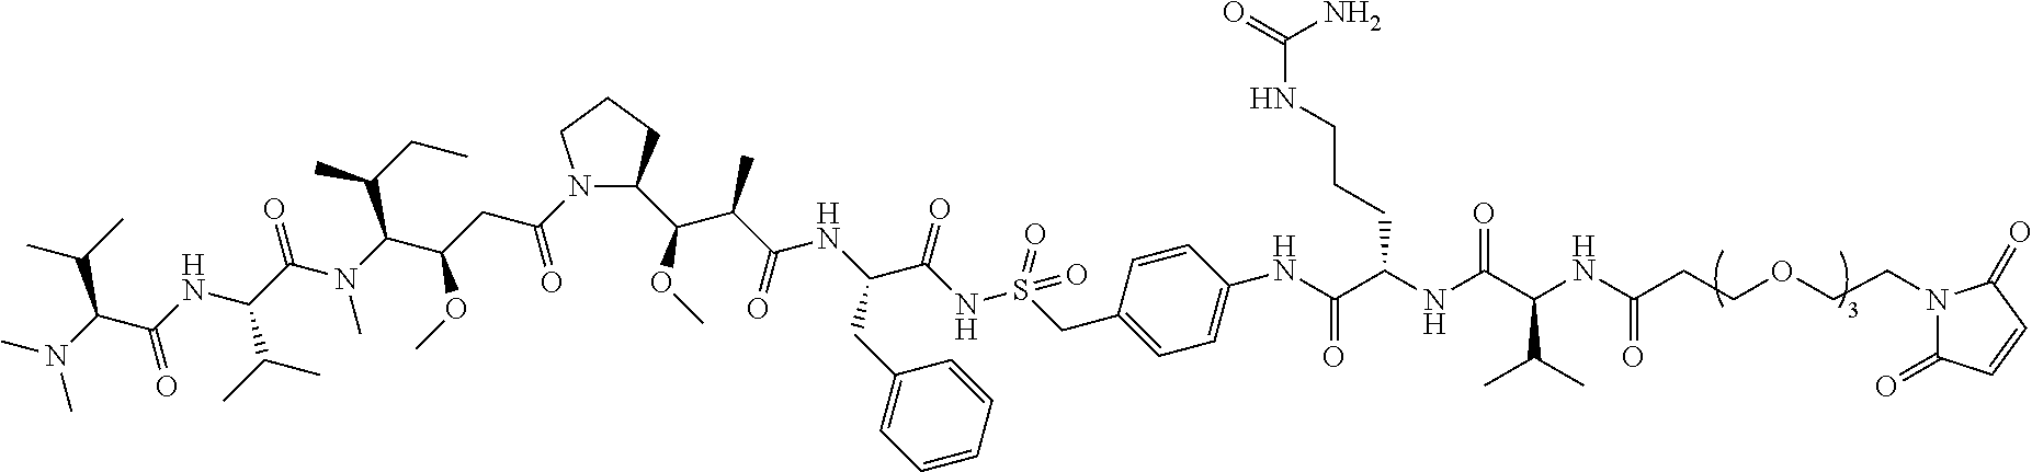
C1(C(OC)C(C(=O)NC(C(NS(=O)(=O)CC2=CC=C(NC(C(CCCNC(=O)N)NC(C(NC(CCOCCN3C(=O)C=CC3=O)=O)C(C)C)=O)=O)C=C2)=O)CC2=CC=CC=C2)C)N(C(CC(C(N(C(C(NC(C(N(C)C)C(C)C)=O)C(C)C)=O)C)C(CC)C)OC)=O)CCC1
